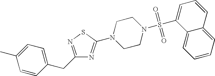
C1=CC(CC2=NSC(N3CCN(S(C4=CC=CC5=CC=CC=C45)(=O)=O)CC3)=N2)=CC=C1C
